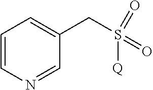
C1=CN=CC(CS(=O)(=O)[Q])=C1
